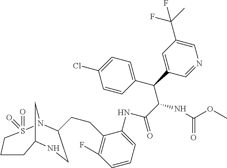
C(C(NC(OC)=O)C(C1=CC=C(Cl)C=C1)C1=CC(C(C)(F)F)=CN=C1)(=O)NC1=CC=CC(F)=C1CCC1N2S(=O)(=O)CCCC(C2)NC1
